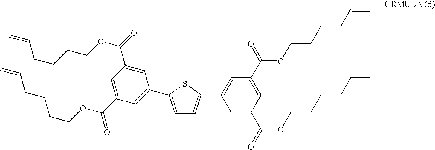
C1=C(C(OCCCCC=C)=O)C=C(C(OCCCCC=C)=O)C=C1C1=CC=C(C2=CC(C(=O)OCCCCC=C)=CC(C(=O)OCCCCC=C)=C2)S1
